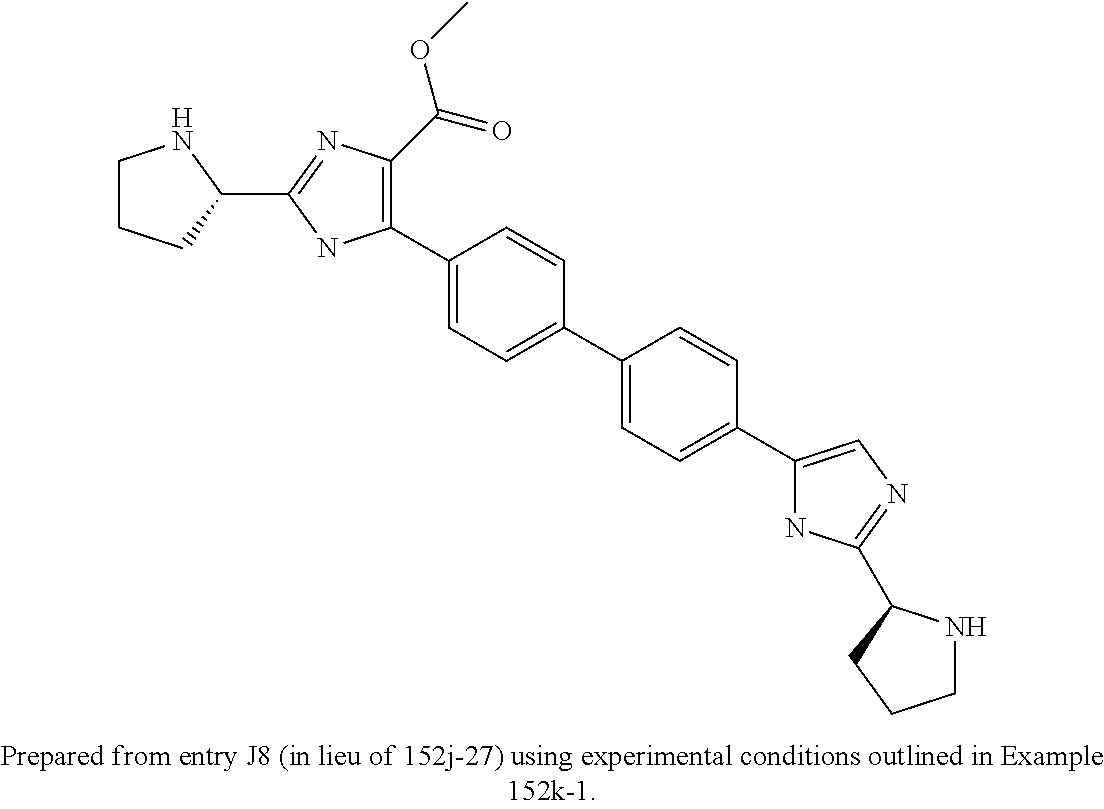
C1(C2=CC=C(C3=CC=C(C4=CN=C(C5NCCC5)N4)C=C3)C=C2)=C(C(=O)OC)N=C(C2NCCC2)N1
